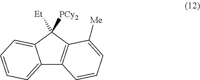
C12=CC=CC=C1C([Et])([PCy2])C1=C2C=CC=C1[Me]
